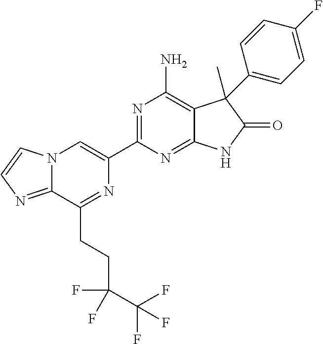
C12=NC=CN1C=C(C1=NC(N)=C3C(=N1)NC(=O)C3(C)C1=CC=C(F)C=C1)N=C2CCC(C(F)(F)F)(F)F
